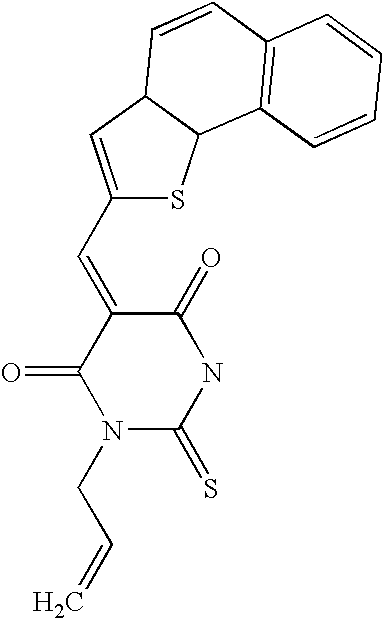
C1(C=C2C(=O)N(CC=C)C(=S)NC2=O)=CC2C(S1)C1=C(C=C2)C=CC=C1
